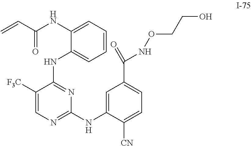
C1([F3C])=CN=C(NC2=CC(C(=O)NOCCO)=CC=C2[CN])N=C1NC1=CC=CC=C1NC(C=C)=O
